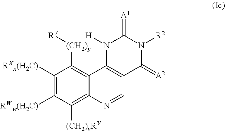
C1([RXx(H2C)])=C([RWw(H2C)])C([(CH2)vRV])=C2C(=C1[(CH2)y][RY])C1=C(C=N2)C(=[A2])N([R2])C(=[A1])N1[H]
